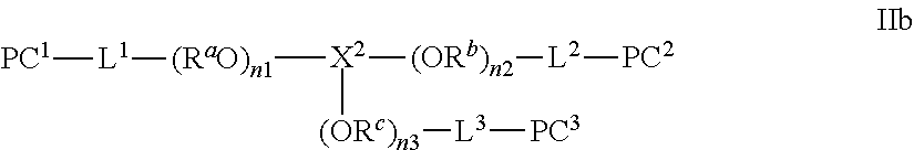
[(RaO)n1]([X2]([(ORb)n2][L2][PC2])[(ORc)n3][L3][PC3])[L1][PC1]
